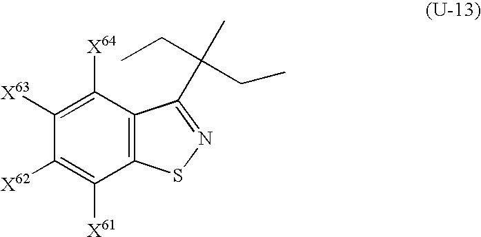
C12=C(C([X64])=C([X63])C([X62])=C1[X61])C(C(CC)(CC)C)=NS2
